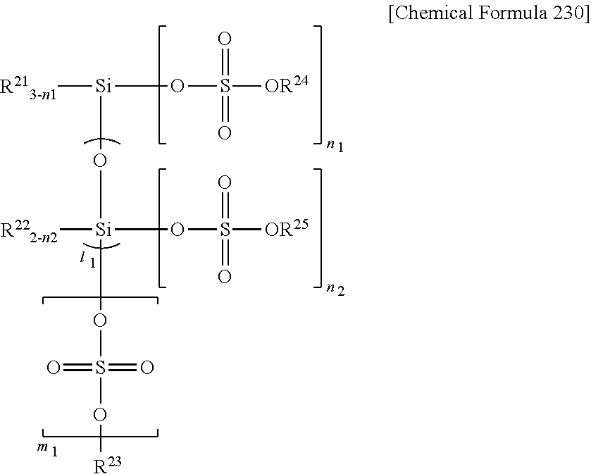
[Si](OS(=O)(=O)[OR24])([R213-n1])O[Si]([R222-n2])(OS(=O)(=O)[OR25])OS(=O)(=O)O[R23]
